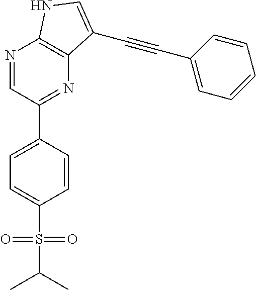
C1=C(C2=NC3=C(N=C2)NC=C3C#CC2=CC=CC=C2)C=CC(S(=O)(=O)C(C)C)=C1
